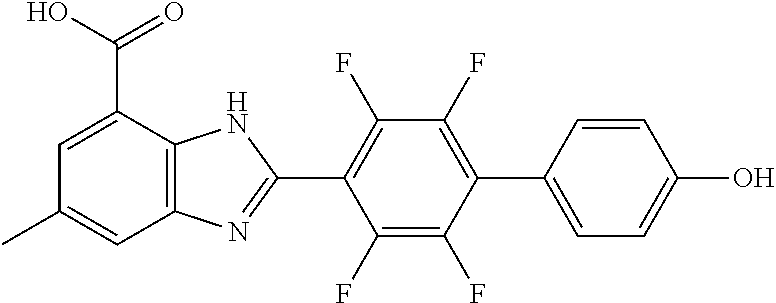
C1(F)=C(F)C(C2=CC=C(O)C=C2)=C(F)C(F)=C1C1=NC2=C(N1)C(C(O)=O)=CC(C)=C2
